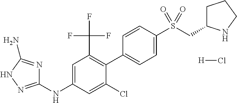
C1=C(NC2=NNC(N)=N2)C=C(Cl)C(C2=CC=C(S(CC3CCCN3)(=O)=O)C=C2)=C1C(F)(F)F.[H]Cl
